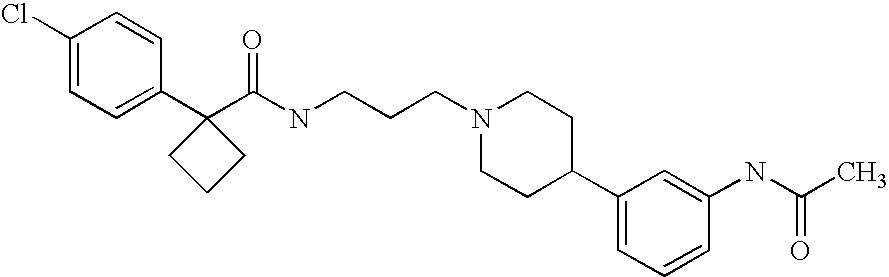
C1(Cl)=CC=C(C2(C(NCCCN3CCC(C4=CC=CC(NC(C)=O)=C4)CC3)=O)CCC2)C=C1
